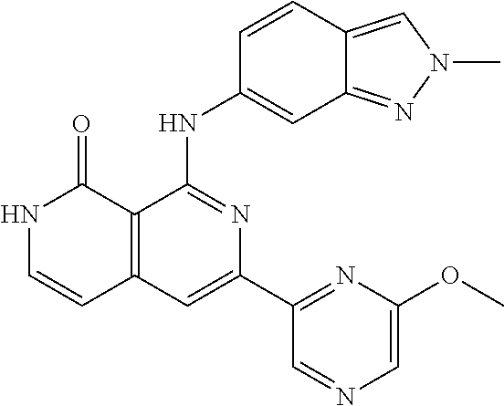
C1=CC(NC2=NC(C3=NC(OC)=CN=C3)=CC3=C2C(=O)NC=C3)=CC2=NN(C)C=C12
